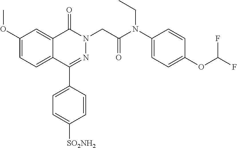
C1(OC)=CC=C2C(=C1)C(=O)N(CC(N(C1=CC=C(OC(F)F)C=C1)CC)=O)N=C2C1=CC=C([SO2NH2])C=C1
